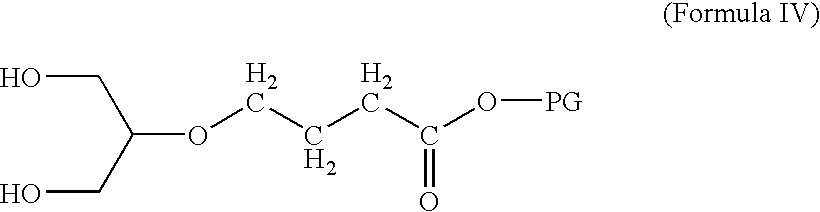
C(OCCCC(O[PG])=O)(CO)CO
